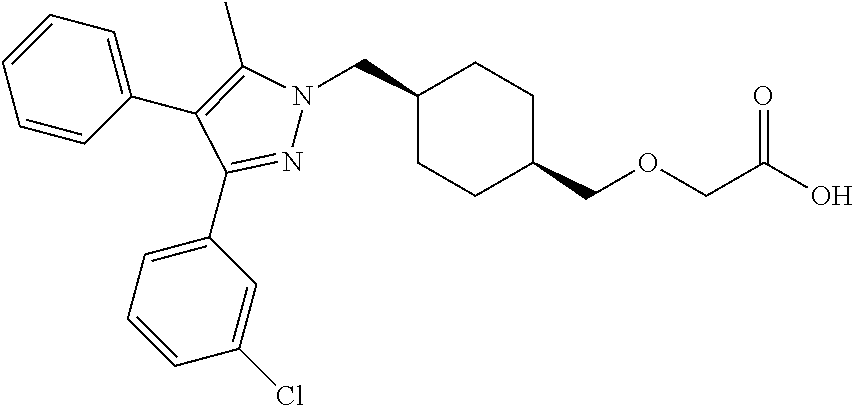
C1(CN2N=C(C3=CC=CC(Cl)=C3)C(C3=CC=CC=C3)=C2C)CCC(COCC(O)=O)CC1
